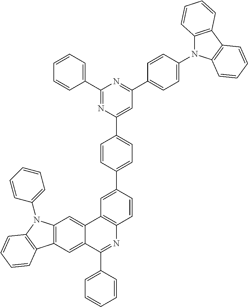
C1=CC=C(C2=NC(C3=CC=C(C4=CC5=C(C=C4)N=C(C4=CC=CC=C4)C4=CC6=C(C=C54)N(C4=CC=CC=C4)C4=C6C=CC=C4)C=C3)=CC(C3=CC=C(N4C5=C(C6=C4C=CC=C6)C=CC=C5)C=C3)=N2)C=C1
